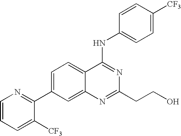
N1=C(CCO)N=C(NC2=CC=C([CF3])C=C2)C2=CC=C(C3=NC=CC=C3[CF3])C=C12
